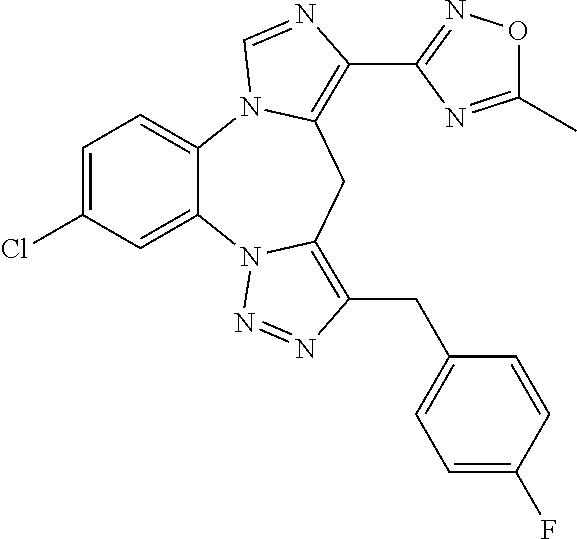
C1=C(Cl)C=C2C(=C1)N1C(=C(C3=NOC(C)=N3)N=C1)CC1=C(CC3=CC=C(F)C=C3)N=NN21
